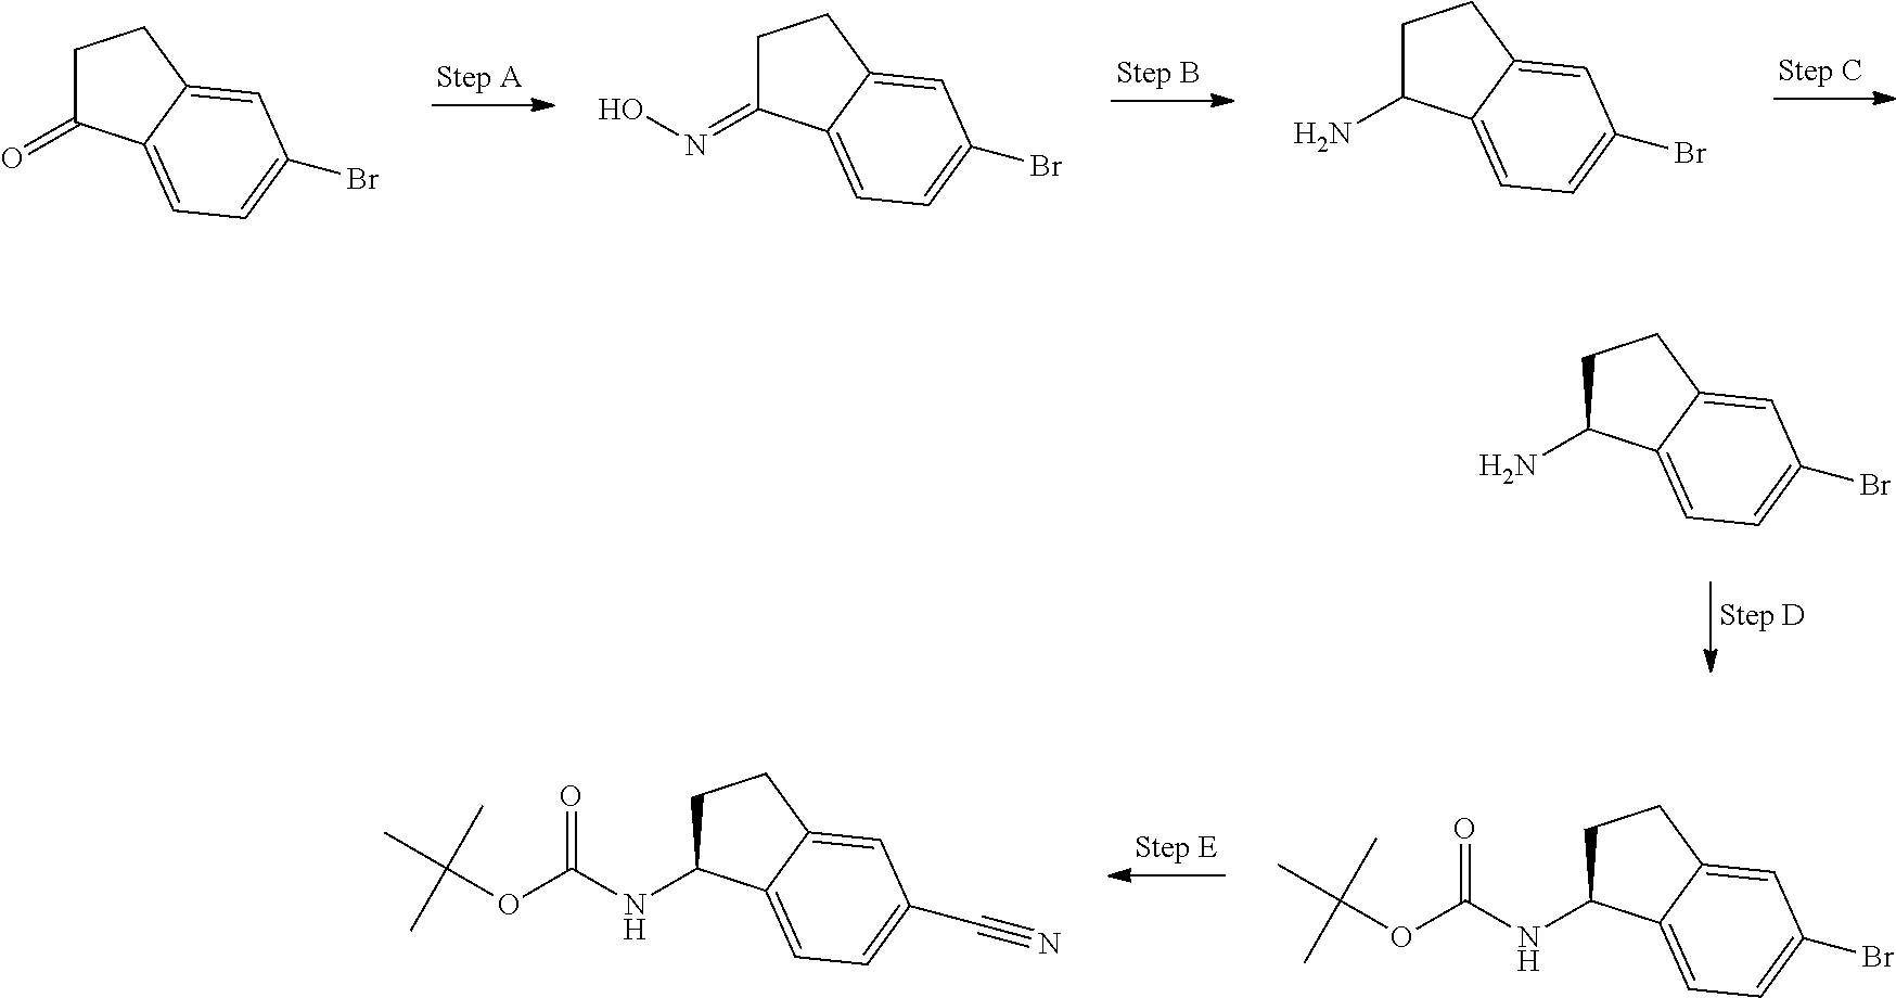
C1C(=O)C2=CC=C(Br)C=C2C1.C1C(=NO)C2=CC=C(Br)C=C2C1.C1C(N)C2=CC=C(Br)C=C2C1.C1C(N)C2=CC=C(Br)C=C2C1.C1C(NC(OC(C)(C)C)=O)C2=CC=C(Br)C=C2C1.C1C(NC(OC(C)(C)C)=O)C2=CC=C(C#N)C=C2C1
